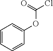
C1=CC=CC(OC(Cl)=O)=C1
